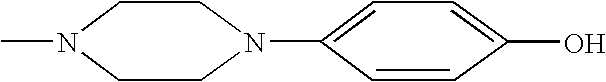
C1N(C)CCN(C2=CC=C(O)C=C2)C1
